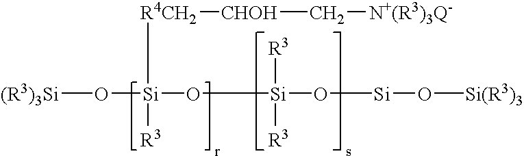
[(R3)3Si]O[Si](O[Si](O[Si]O[Si(R3)3])([R3])[R3])([R4CH2][CHOH]C[N+(R3)3Q-])[R3]
